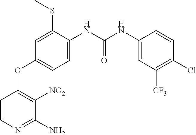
C1=CN=C(N)C([NO2])=C1OC1=CC=C(NC(NC2=CC([CF3])=C(Cl)C=C2)=O)C(SC)=C1
